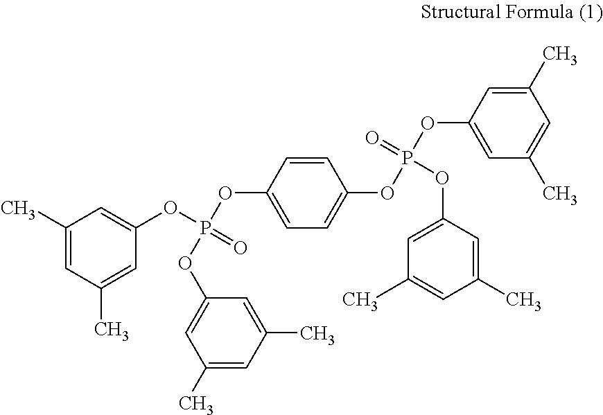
C1(C)=CC(C)=CC(OP(=O)(OC2=CC=C(OP(OC3=CC(C)=CC(C)=C3)(=O)OC3=CC(C)=CC(C)=C3)C=C2)OC2=CC(C)=CC(C)=C2)=C1
